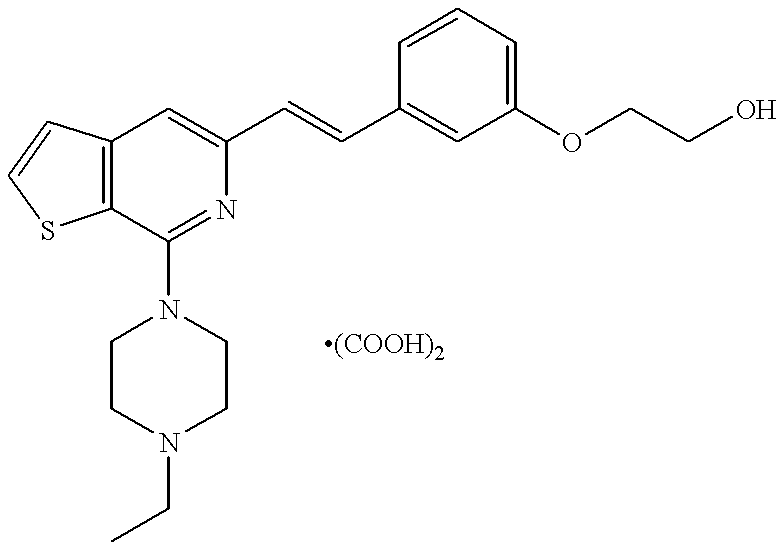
C12=C(C=C(C=CC3=CC(OCCO)=CC=C3)N=C1N1CCN(CC)CC1)C=CS2
